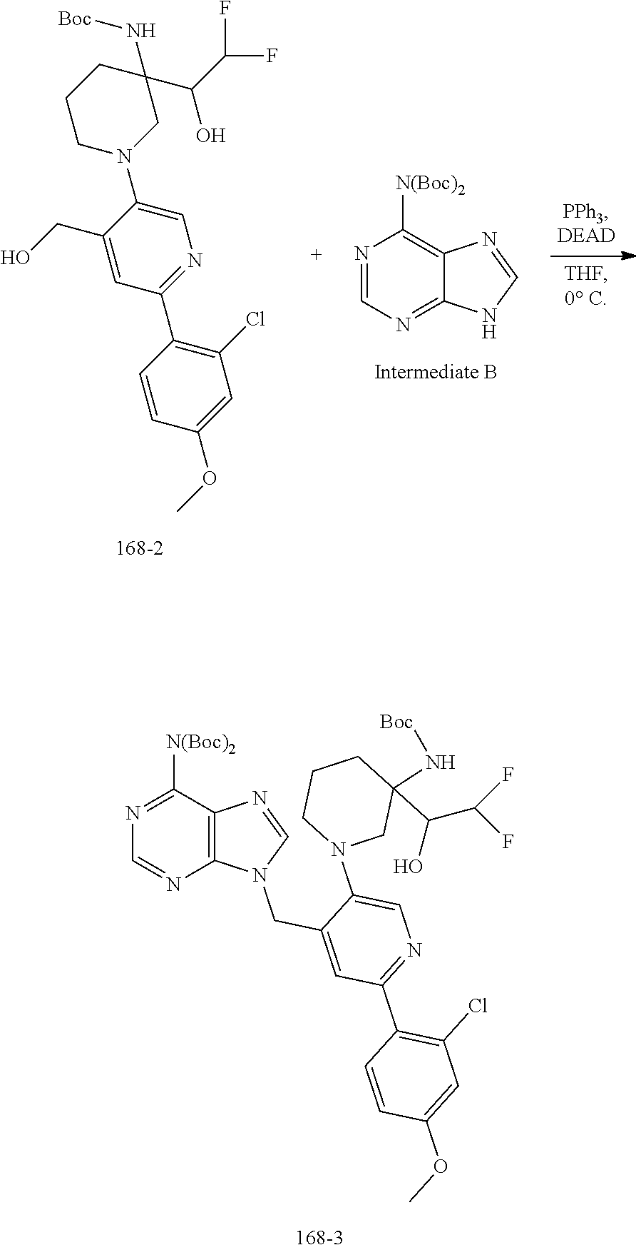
N(C1(C(C(F)F)O)CN(C2=CN=C(C3=C(Cl)C=C(OC)C=C3)C=C2CN2C=NC3=C2N=CN=C3[N(Boc)2])CCC1)[Boc].N1=C2NC=NC2=C([N(Boc)2])N=C1.C1=C(OC)C=CC(C2=NC=C(N3CCCC(N[Boc])(C(C(F)F)O)C3)C(CO)=C2)=C1Cl
